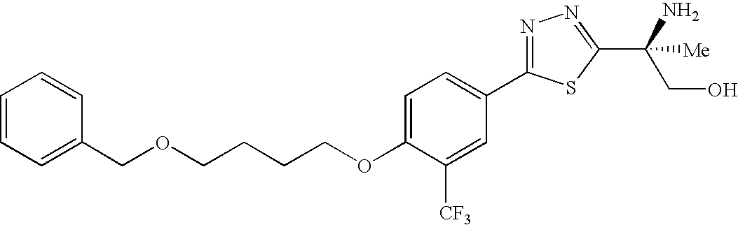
C(OCCCCOC1=CC=C(C2=NN=C(C(CO)(N)[Me])S2)C=C1[CF3])C1=CC=CC=C1
